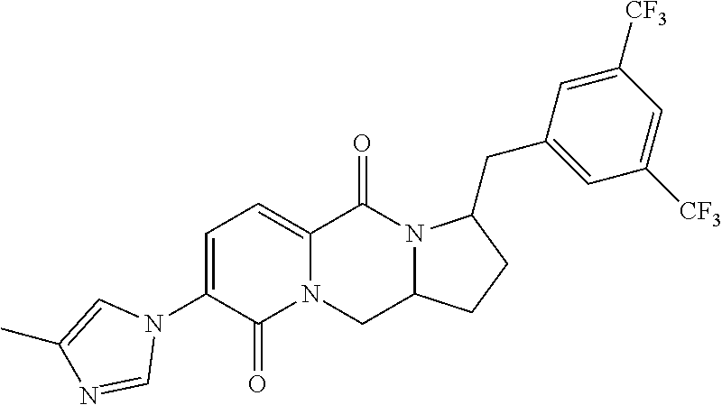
C1(N2C=C(C)N=C2)=CC=C2N(C1=O)CC1N(C2=O)C(CC2=CC([CF3])=CC([CF3])=C2)CC1
